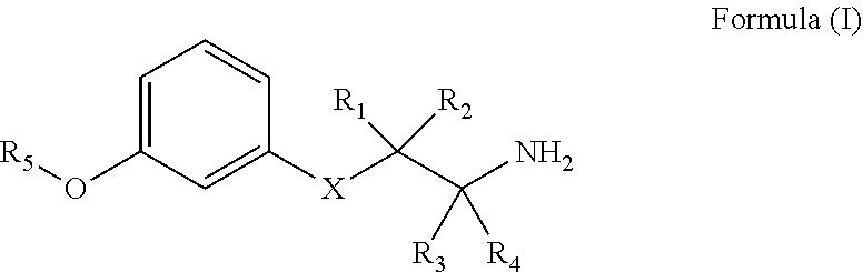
C(C([R3])(N)[R4])([X]C1=CC(O[R5])=CC=C1)([R1])[R2]
